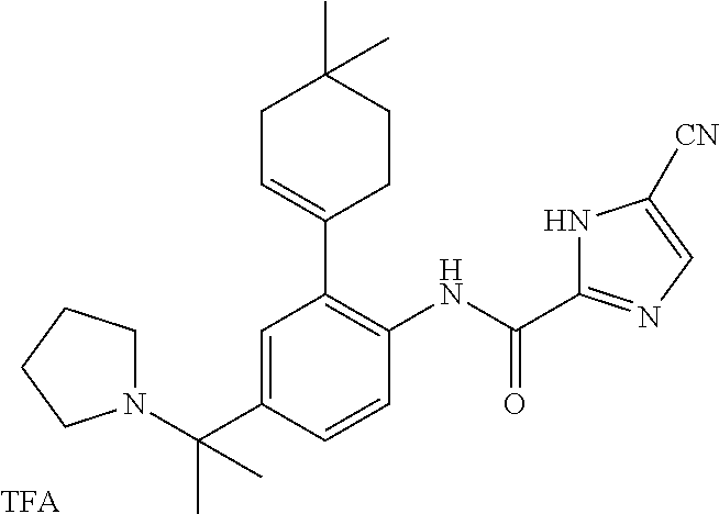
C1=C(C(N2CCCC2)(C)C)C=CC(NC(=O)C2=NC=C([CN])N2)=C1C1=CCC(C)(C)CC1.[TFA]
